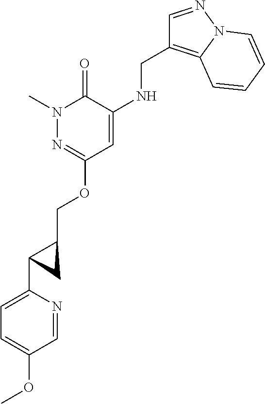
N1(C)N=C(OCC2CC2C2=CC=C(OC)C=N2)C=C(NCC2=C3N(N=C2)C=CC=C3)C1=O
